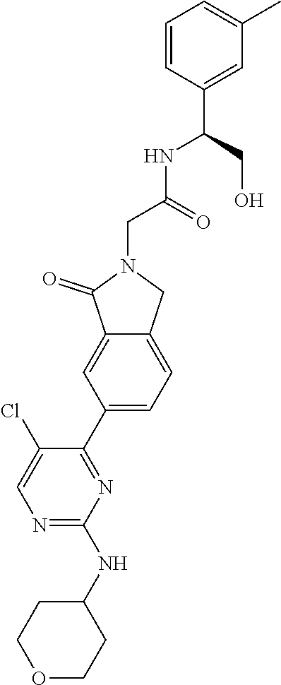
C1(NC2=NC=C(Cl)C(C3=CC=C4C(=C3)C(=O)N(CC(NC(C3=CC(C)=CC=C3)CO)=O)C4)=N2)CCOCC1
